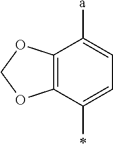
C12=C(C(C)=CC=C1[a])OCO2
